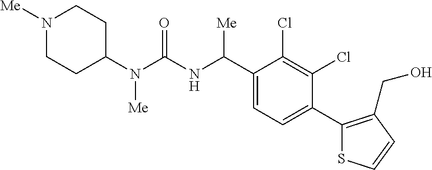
C1(N(C(NC(C2=CC=C(C3=C(CO)C=CS3)C(Cl)=C2Cl)[Me])=O)[Me])CCN([Me])CC1
